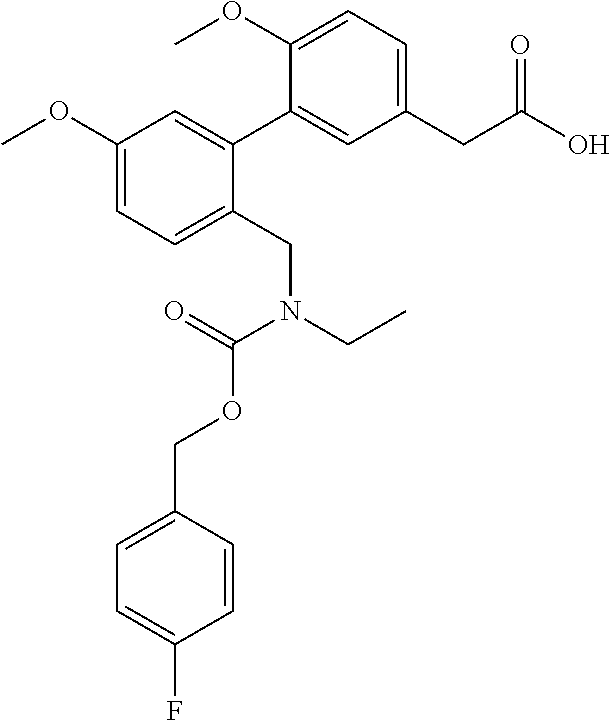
C1(CC(O)=O)=CC=C(OC)C(C2=CC(OC)=CC=C2CN(CC)C(=O)OCC2=CC=C(F)C=C2)=C1
